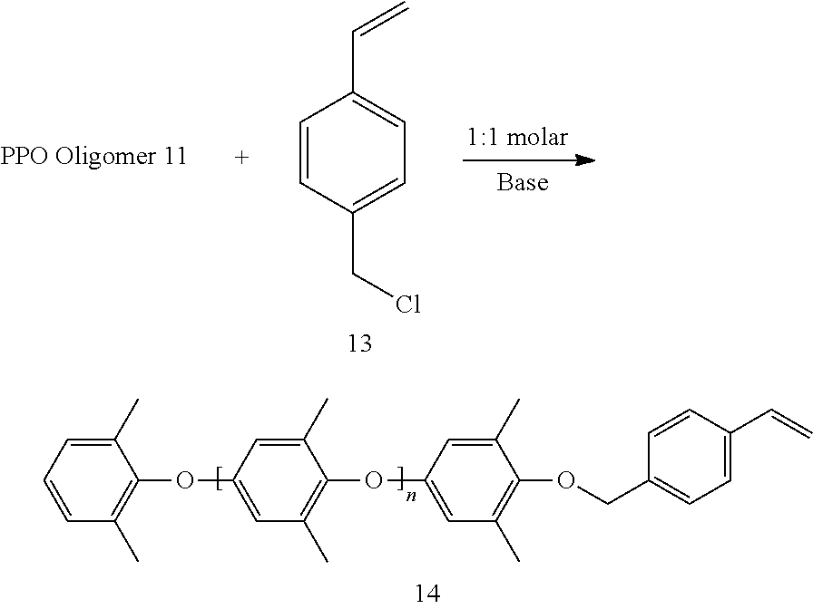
C1=CC(CCl)=CC=C1C=C.C1(C)=CC=CC(C)=C1OC1=CC(C)=C(OC2=CC(C)=C(OCC3=CC=C(C=C)C=C3)C(C)=C2)C(C)=C1
